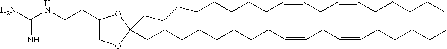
C(CCCCCCCC=CCC=CCCCCC)C1(CCCCCCCCC=CCC=CCCCCC)OCC(CCNC(N)=N)O1
